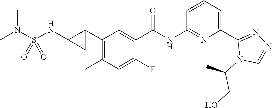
C1(C2C(NS(N(C)C)(=O)=O)C2)=C(C)C=C(F)C(C(NC2=NC(C3=NN=CN3C(C)CO)=CC=C2)=O)=C1
